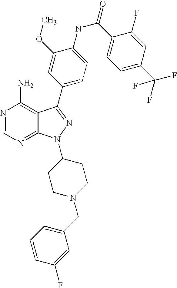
N1=CN=C2C(=C1N)C(C1=CC=C(NC(C3=CC=C(C(F)(F)F)C=C3F)=O)C(OC)=C1)=NN2C1CCN(CC2=CC=CC(F)=C2)CC1
